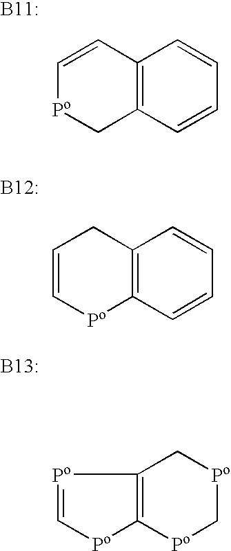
C1=CC2=C(C[Po]1)C=CC=C2.[Po]1=C[Po]C2=C1C[Po]C[Po]2.C1=C[Po]C2=C(C1)C=CC=C2
